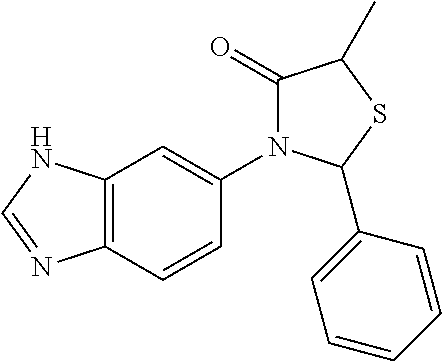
C1(=O)N(C2=CC3=C(C=C2)N=CN3)C(C2=CC=CC=C2)SC1C
